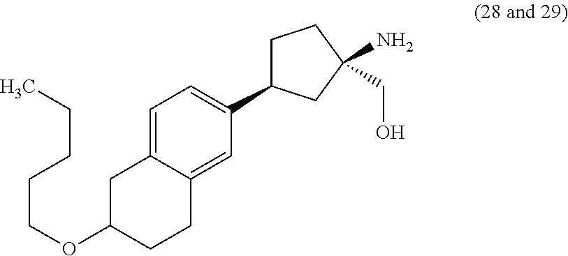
C1=C2C(=CC(C3CCC(N)(CO)C3)=C1)CCC(OCCCCC)C2
